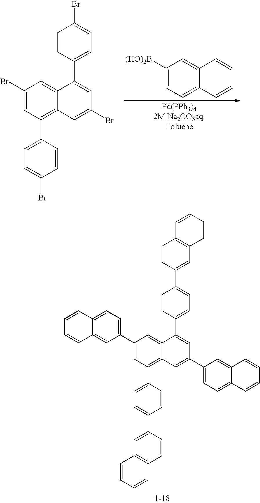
C1([(HO)2B])=CC=C2C(=C1)C=CC=C2.C1=CC(C2=CC(Br)=CC3=C(C4=CC=C(Br)C=C4)C=C(Br)C=C23)=CC=C1Br.C1=CC(C2=CC(C3=CC=C4C(=C3)C=CC=C4)=CC3=C(C4=CC=C(C5=CC6=C(C=C5)C=CC=C6)C=C4)C=C(C4=CC=C5C(=C4)C=CC=C5)C=C23)=CC=C1C1=CC2=C(C=C1)C=CC=C2
